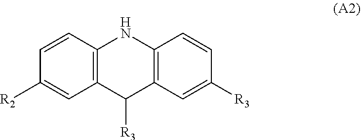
C1=C([R2])C=CC2=C1C([R3])C1=C(N2)C=CC([R3])=C1
